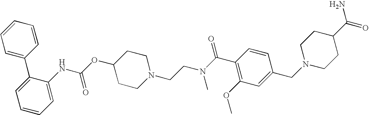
C1=C(C2=CC=CC=C2)C(NC(OC2CCN(CCN(C(C3=C(OC)C=C(CN4CCC(C(=O)N)CC4)C=C3)=O)C)CC2)=O)=CC=C1
